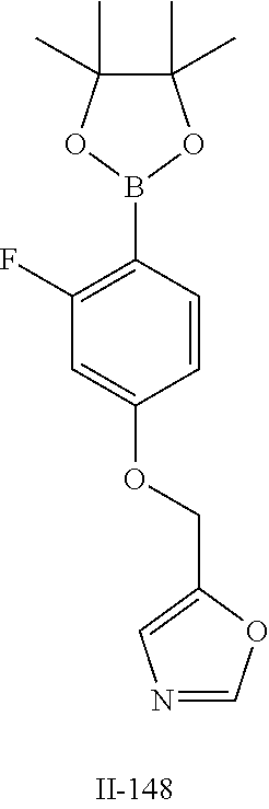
C1(B2OC(C)(C)C(C)(C)O2)=C(F)C=C(OCC2=CN=CO2)C=C1
